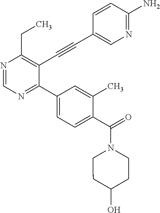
N1=CN=C(C2=CC=C(C(=O)N3CCC(O)CC3)C(C)=C2)C(C#CC2=CN=C(N)C=C2)=C1CC
